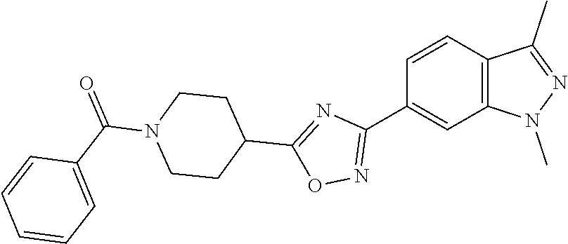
C1=CC(C2=NOC(C3CCN(C(C4=CC=CC=C4)=O)CC3)=N2)=CC2=C1C(C)=NN2C
